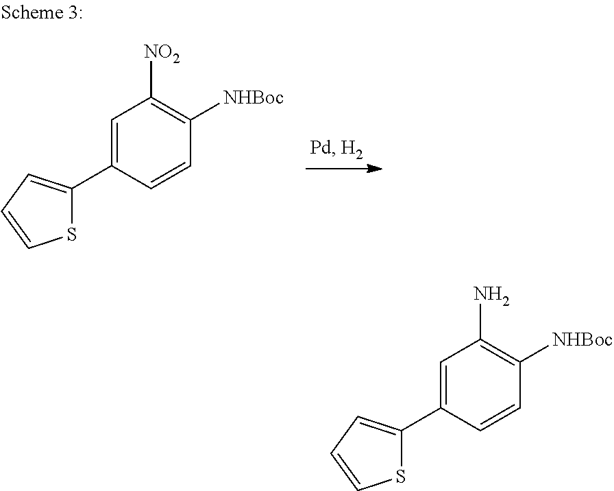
C1=C(C2=CC=CS2)C=CC([NHBoc])=C1[NO2].C1=C(C2=CC=CS2)C=CC([NHBoc])=C1N
